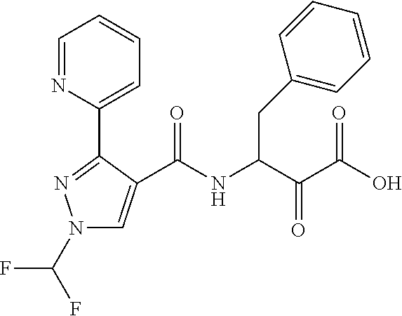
N1(C(F)F)C=C(C(NC(C(C(O)=O)=O)CC2=CC=CC=C2)=O)C(C2=CC=CC=N2)=N1
